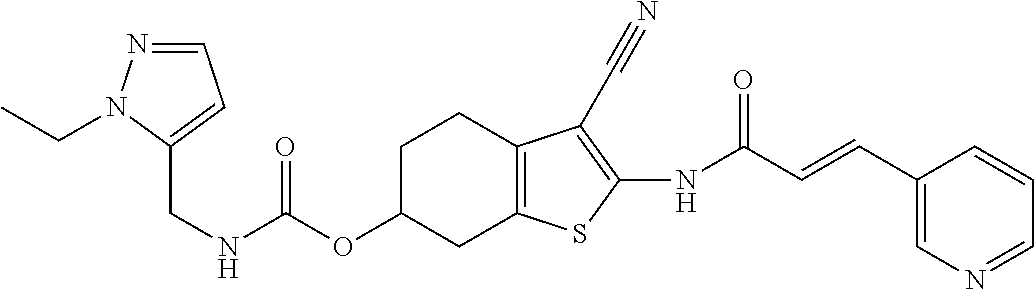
C(NC(OC1CC2=C(CC1)C(C#N)=C(NC(C=CC1=CN=CC=C1)=O)S2)=O)C1=CC=NN1CC
